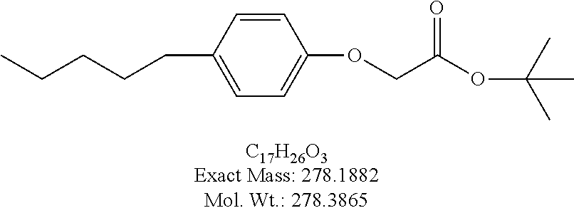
O(CC(OC(C)(C)C)=O)C1=CC=C(CCCCC)C=C1
